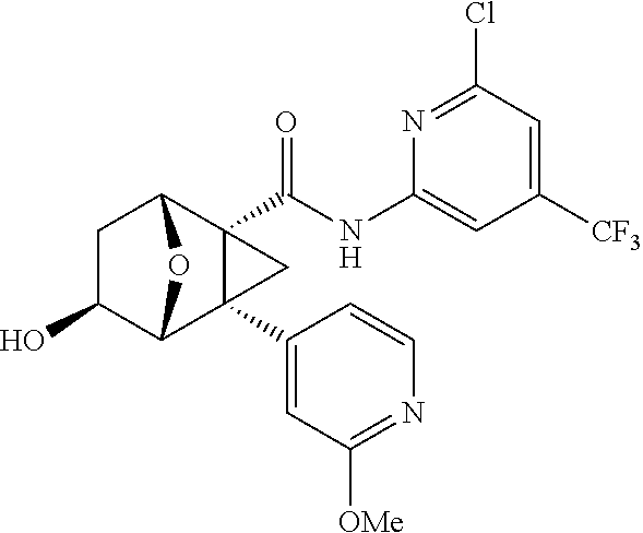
C1C(O)C2C3(C4=CC([OMe])=NC=C4)C(C(NC4=CC([CF3])=CC(Cl)=N4)=O)(C1O2)C3
